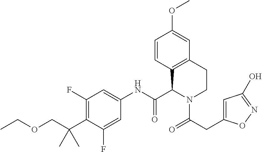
C1=CC2=C(C=C1OC)CCN(C(CC1=CC(O)=NO1)=O)C2C(NC1=CC(F)=C(C(COCC)(C)C)C(F)=C1)=O
